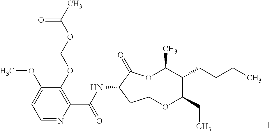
C1=NC(C(NC2C(=O)OC(C)C(CCCC)C(CC)OCC2)=O)=C(OCOC(C)=O)C(OC)=C1
